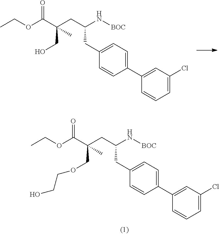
C1=CC=C(Cl)C=C1C1=CC=C(CC(CC(C(OCC)=O)(COCCO)C)N[BOC])C=C1.C1=CC=C(Cl)C=C1C1=CC=C(CC(CC(C(OCC)=O)(CO)C)N[BOC])C=C1
